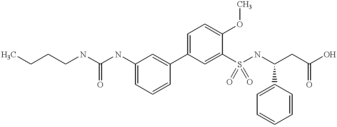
C1=C(NC(NCCCC)=O)C=C(C2=CC=C(OC)C(S(NC(CC(O)=O)C3=CC=CC=C3)(=O)=O)=C2)C=C1
